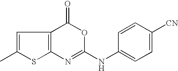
C1(C)=CC2=C(N=C(NC3=CC=C([CN])C=C3)OC2=O)S1
